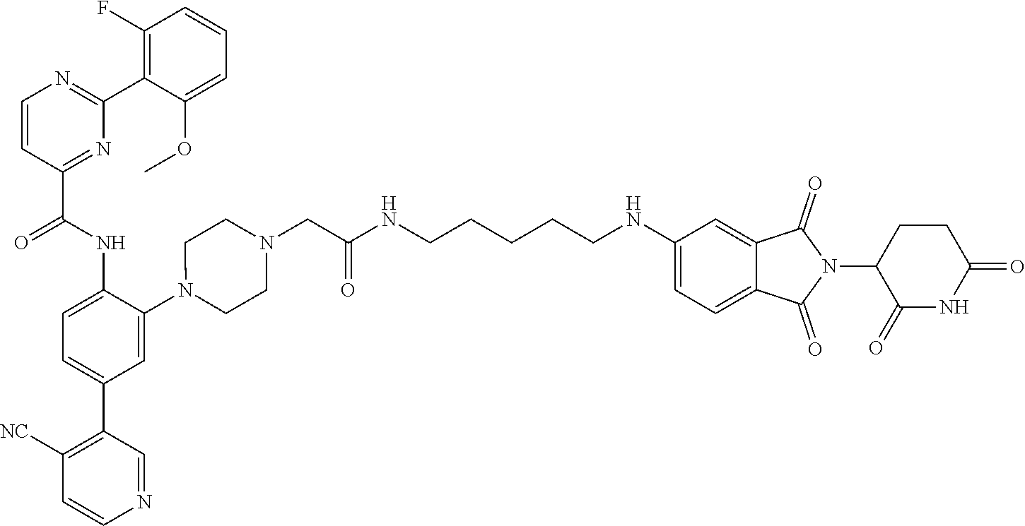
C1=CC(C(NC2=CC=C(C3=C([NC])C=CN=C3)C=C2N2CCN(CC(NCCCCCNC3=CC=C4C(=C3)C(=O)N(C3C(=O)NC(=O)CC3)C4=O)=O)CC2)=O)=NC(C2=C(F)C=CC=C2OC)=N1
